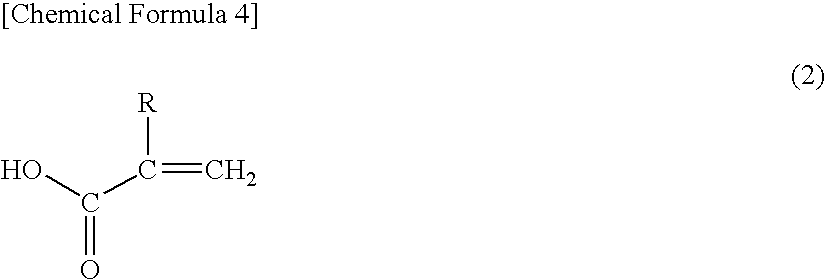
OC(C([R])=C)=O
